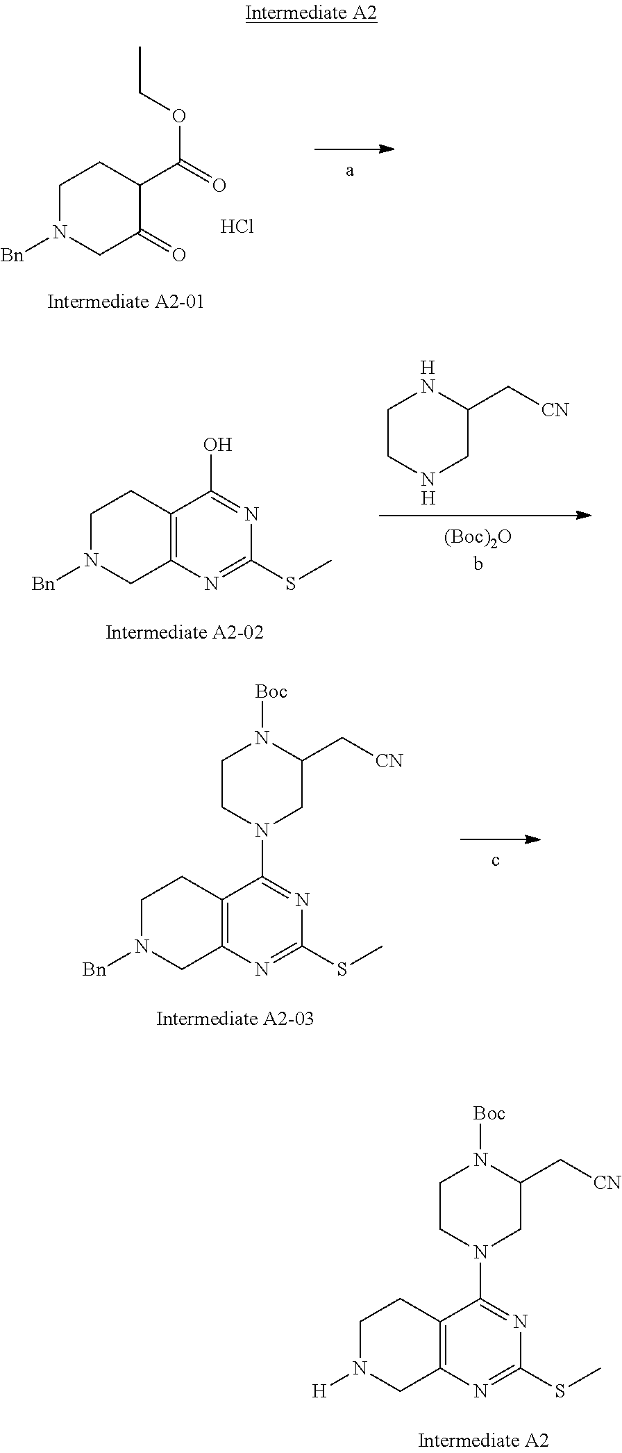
C1CNCC(C[CN])N1.[H].[H].C12=C(N=C(SC)N=C1O)CN([Bn])CC2.C12=C(N=C(SC)N=C1N1CC(C[CN])N([Boc])CC1)CN([Bn])CC2.C12=C(N=C(SC)N=C1N1CC(C[CN])N([Boc])CC1)CN([H])CC2.C1N([Bn])CC(=O)C(C(=O)OCC)C1.Cl
